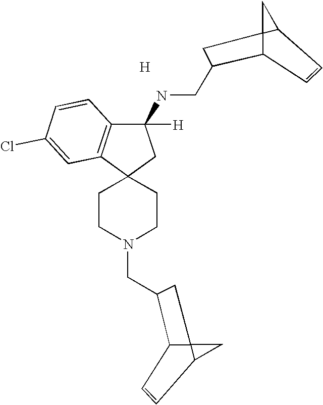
[H].C12(CC(NCC3C4C5(C(C=C4)C5)C3)([H])C3=C1C=C(Cl)C=C3)CCN(CC1C3C4(C(C=C3)C4)C1)CC2
